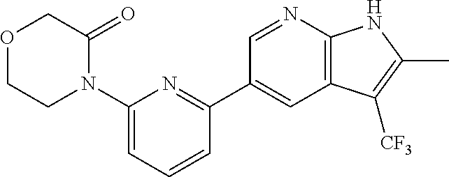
N1(C2=CC=CC(C3=CC4=C(N=C3)NC(C)=C4[CF3])=N2)C(=O)COCC1
